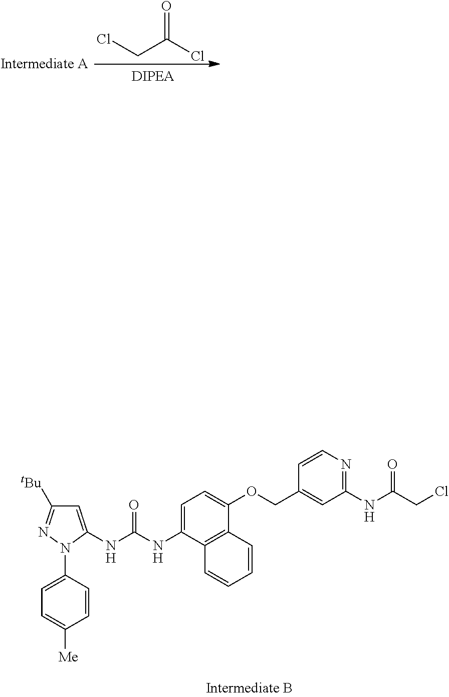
C1=C(N2C(NC(NC3=CC=C(OCC4=CC(NC(CCl)=O)=NC=C4)C4=C3C=CC=C4)=O)=CC([tBu])=N2)C=CC([Me])=C1.ClCC(Cl)=O
